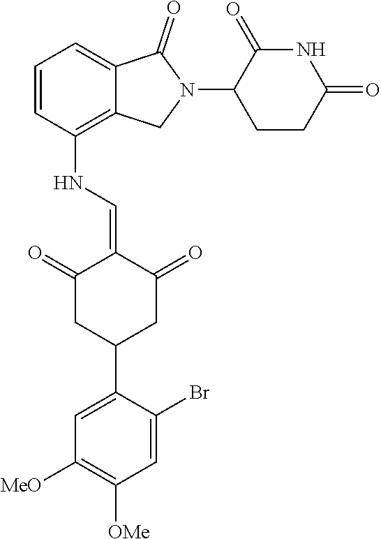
N(C1=C2C(=CC=C1)C(=O)N(C1CCC(=O)NC1=O)C2)C=C1C(=O)CC(C2=CC([MeO])=C([OMe])C=C2Br)CC1=O
